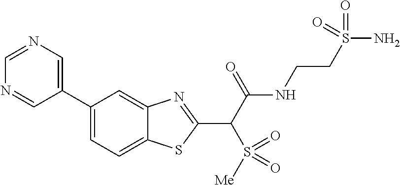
C1=C(C2=CN=CN=C2)C=C2C(=C1)SC(C(C(NCCS(N)(=O)=O)=O)S(=O)([Me])=O)=N2
